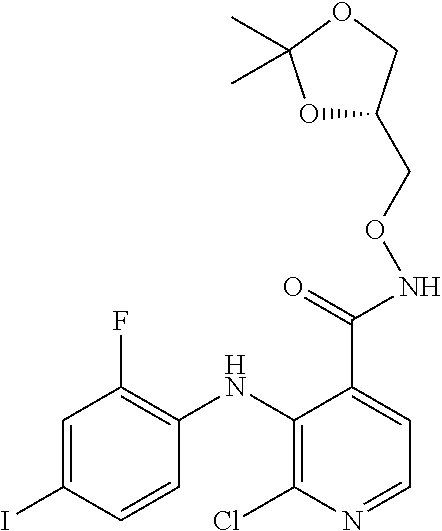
C1=C(I)C=CC(NC2=C(Cl)N=CC=C2C(=O)NOCC2OC(C)(C)OC2)=C1F
